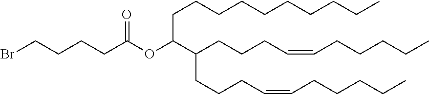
C(CC=CCCCCC)CC(CCCC=CCCCCC)C(CCCCCCCCCC)OC(CCCCBr)=O
